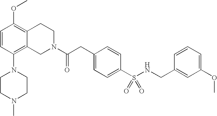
O(C1=C2C(=C(N3CCN(C)CC3)C=C1)CN(C(CC1=CC=C(S(NCC3=CC(OC)=CC=C3)(=O)=O)C=C1)=O)CC2)C
